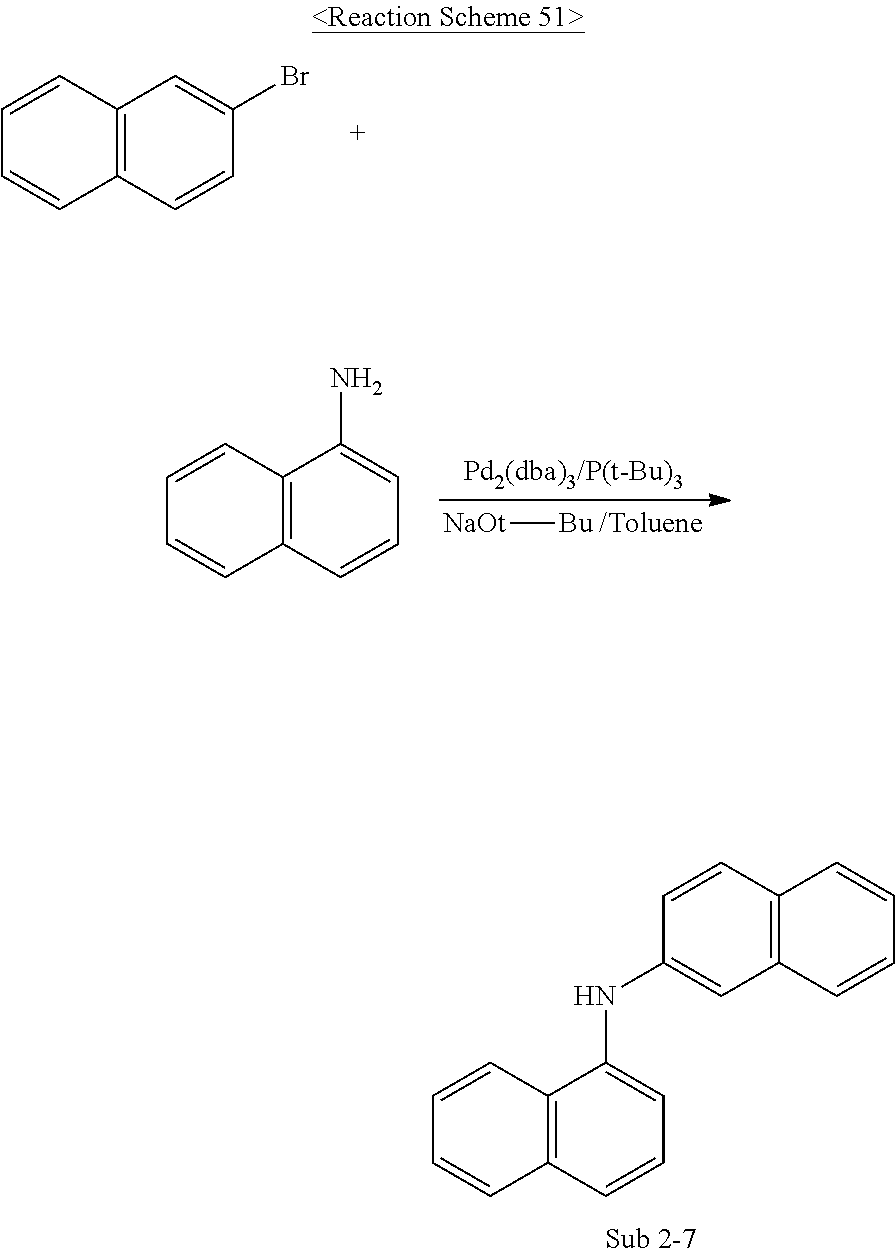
C12=C(C=CC(Br)=C1)C=CC=C2.C12=C(C=CC=C1NC1=CC3=C(C=C1)C=CC=C3)C=CC=C2.C12=C(C=CC=C1N)C=CC=C2.[Bu][NaOt]
